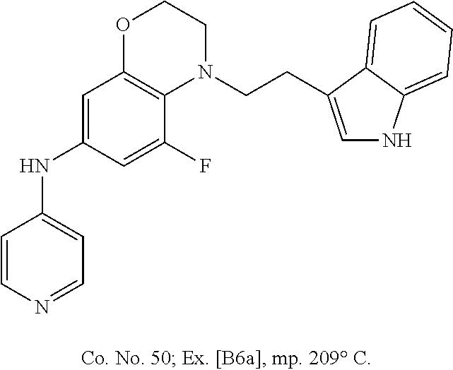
C1=CN=CC=C1NC1=CC2=C(C(F)=C1)N(CCC1=CNC3=CC=CC=C31)CCO2
